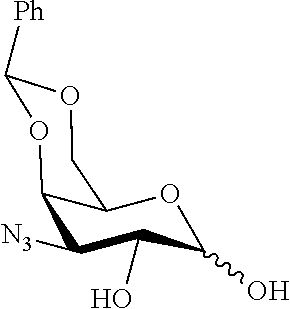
OC1C(O)OC2C(C1[N3])OC([Ph])OC2
